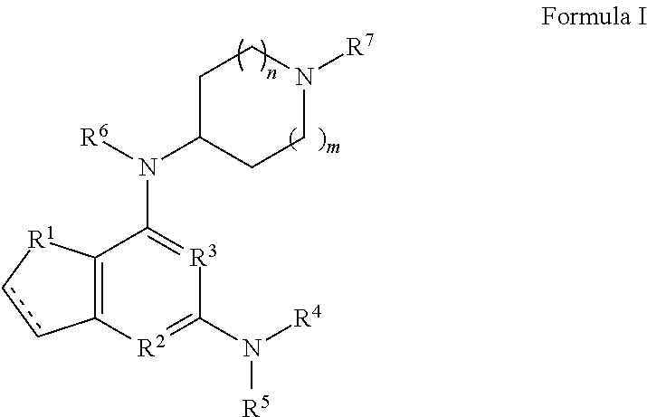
C12=C([R2]=C(N([R4])[R5])[R3]=C1N([R6])C1CCN([R7])CC1)cc[R1]2
